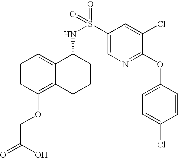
C1=CC(OCC(=O)O)=C2C(=C1)C(NS(C1=CN=C(OC3=CC=C(Cl)C=C3)C(Cl)=C1)(=O)=O)CCC2
